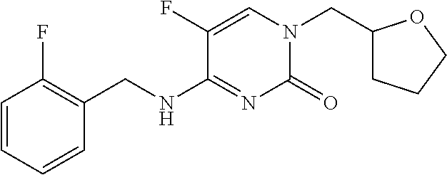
C1(CN2C(=O)N=C(NCC3=C(F)C=CC=C3)C(F)=C2)CCCO1
